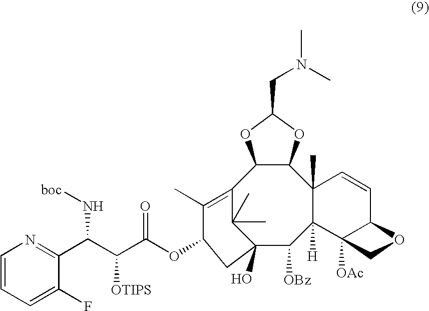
C1=CC=C(F)C(C(C(C(OC2C(C)=C3C4C(C5(C)C([H])(C([OBz])C(O)(C3(C)C)C2)C2([OAc])C(C=C5)OC2)OC(CN(C)C)O4)=O)[OTIPS])N[boc])=N1
